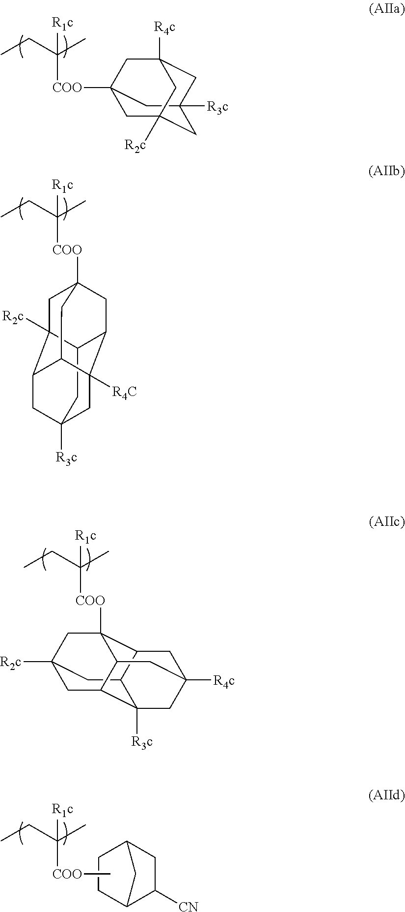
C12([R3c])CC3([COO]C(CC)(C)[R1c])CC([R2c])(CC([R4c])(C3)C1)C2.C12CC3([R3c])CC4C1([R2c])CC1([COO]C(CC)(C)[R1c])CC2C([R4C])(C4C1)C3.C12CC3([R2c])CC4C5C([COO]C(CC)(C)[R1c])(C3)C1CC([R4c])(CC24[R3c])C5.C12C([CN])CC(C1)CC2.C[COO]C(CC)(C)[R1c]
